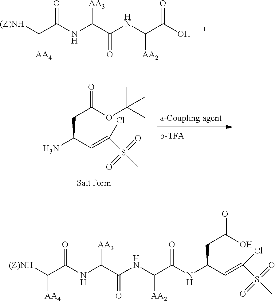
N(C(C(O)=O)[AA2])C(C([AA3])NC(C([(Z)NH])[AA4])=O)=O.C(CC(OC(C)(C)C)=O)(C=C(Cl)S(C)(=O)=O)N.N(C(C(=O)NC(CC(O)=O)C=C(Cl)S(C)(=O)=O)[AA2])C(C([AA3])NC(C([(Z)NH])[AA4])=O)=O
